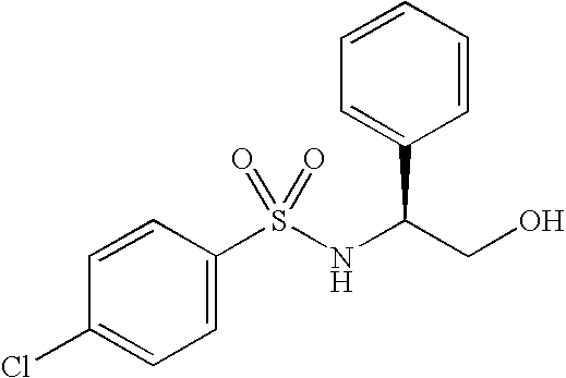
C1=C(S(NC(CO)C2=CC=CC=C2)(=O)=O)C=CC(Cl)=C1
